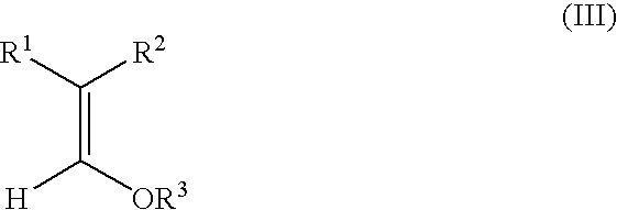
C(=C([OR3])[H])([R1])[R2]
